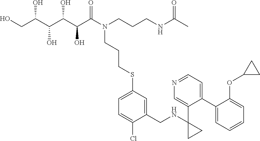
OCC(C(C(C(C(N(CCCNC(C)=O)CCCSC1=CC=C(Cl)C(CNC2(C3=CN=CC=C3C3=CC=CC=C3OC3CC3)CC2)=C1)=O)O)O)O)O
